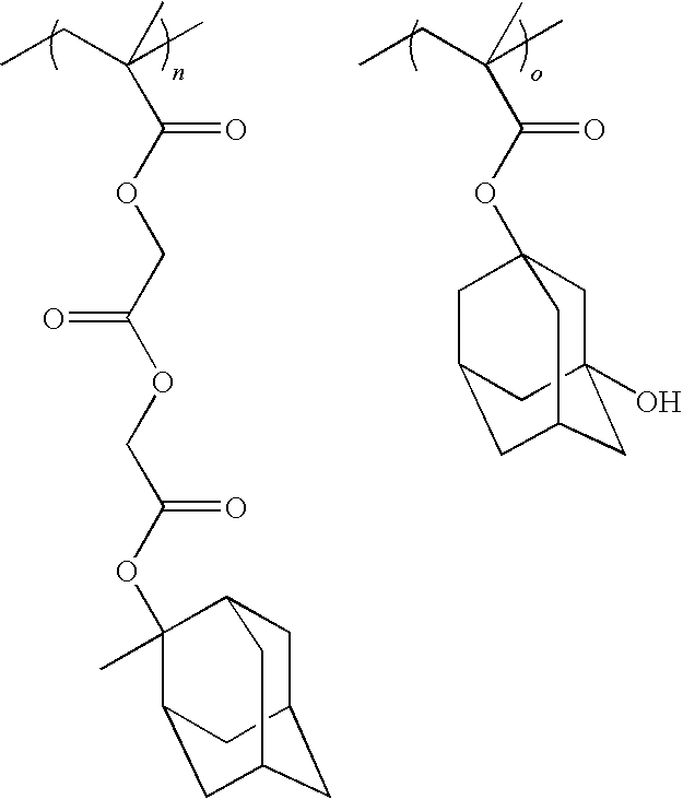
C1C2(O)CC3CC(CC1(OC(C(CC)(C)C)=O)C3)C2.CCC(C)(C(OCC(OCC(OC1(C)C2CC3CC(CC1C3)C2)=O)=O)=O)C
